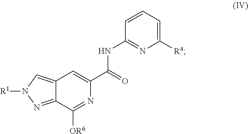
C12=NN([R1])C=C1C=C(C(NC1=NC([R4])=CC=C1)=O)N=C2[OR6]
